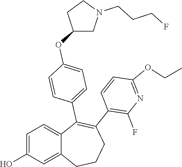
C1=C(O)C=C2C(=C1)C(C1=CC=C(OC3CN(CCCF)CC3)C=C1)=C(C1=C(F)N=C(OCC)C=C1)CCC2
